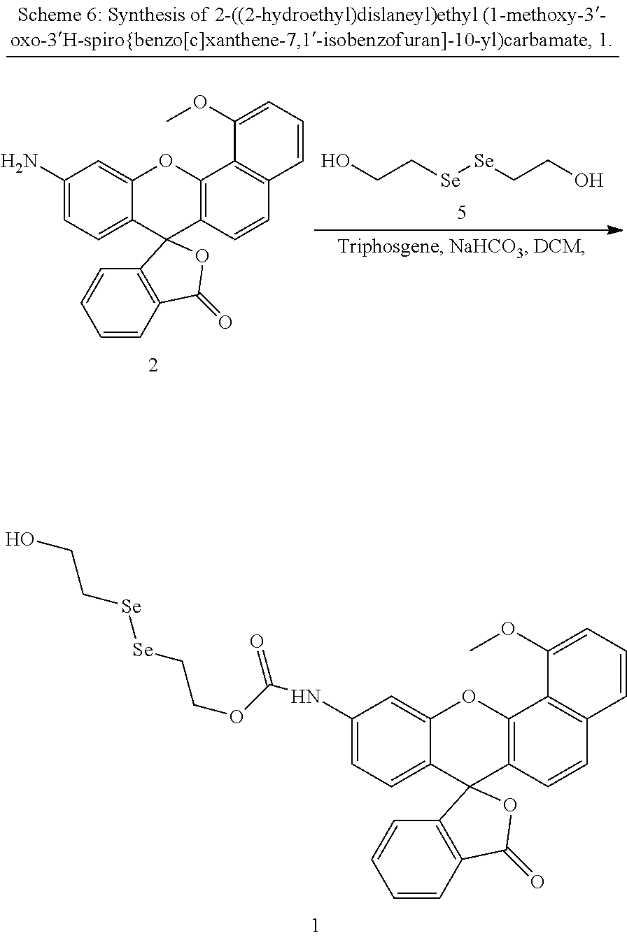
C1(NC(=O)OCC[Se][Se]CCO)=CC=C2C(=C1)OC1=C(C23C2=C(C(=O)O3)C=CC=C2)C=CC2=C1C(OC)=CC=C2.C1(N)=CC=C2C(=C1)OC1=C(C23C2=C(C(=O)O3)C=CC=C2)C=CC2=C1C(OC)=CC=C2.OCC[Se][Se]CCO
